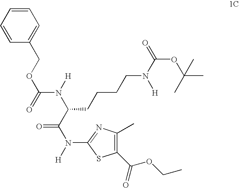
C(N([H])C(C(N(C1=NC(C)=C(C(OCC)=O)S1)[H])=O)CCCCN(C(OC(C)(C)C)=O)[H])(OCC1=CC=CC=C1)=O
